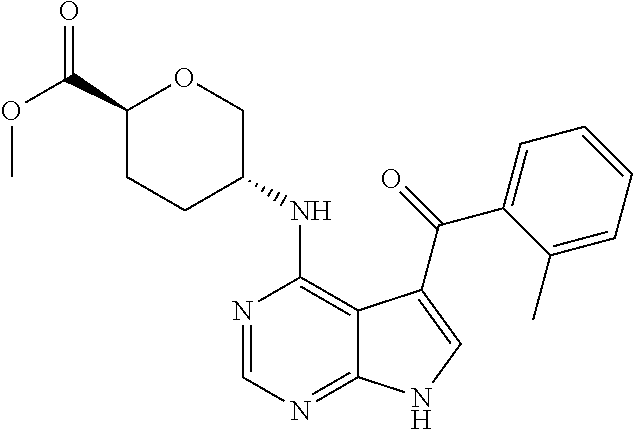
C1(C(=O)OC)CCC(NC2=C3C(=NC=N2)NC=C3C(=O)C2=CC=CC=C2C)CO1
